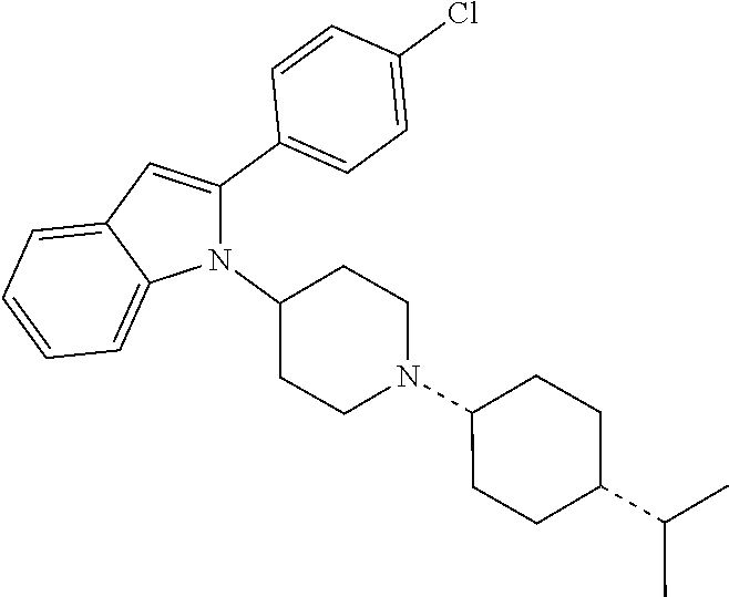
N1(C2CCN(C3CCC(C(C)C)CC3)CC2)C(C2=CC=C(Cl)C=C2)=CC2=CC=CC=C12
